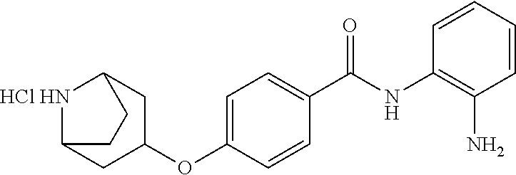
C1=CC=CC(N)=C1NC(C1=CC=C(OC2CC3[HCl HN]C(C2)CC3)C=C1)=O
